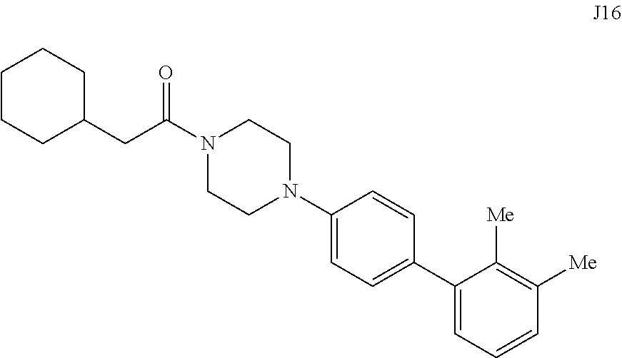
C(C1CCCCC1)C(N1CCN(C2=CC=C(C3=CC=CC([Me])=C3[Me])C=C2)CC1)=O
